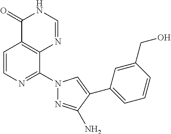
C1=CN=C(N2N=C(N)C(C3=CC=CC(CO)=C3)=C2)C2=C1C(=O)NC=N2
